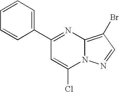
C1(C2=NC3=C(Br)C=NN3C(Cl)=C2)=CC=CC=C1
